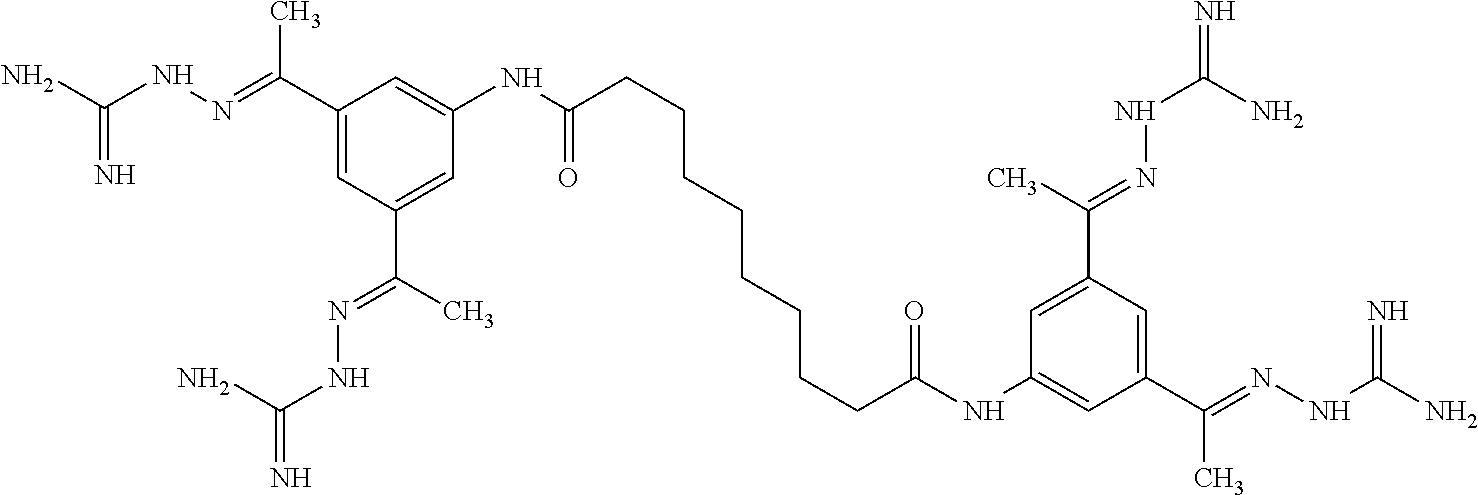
NC(NN=C(C1=CC(C(C)=NNC(=N)N)=CC(NC(CCCCCCCCC(NC2=CC(C(=NNC(N)=N)C)=CC(C(C)=NNC(=N)N)=C2)=O)=O)=C1)C)=N
